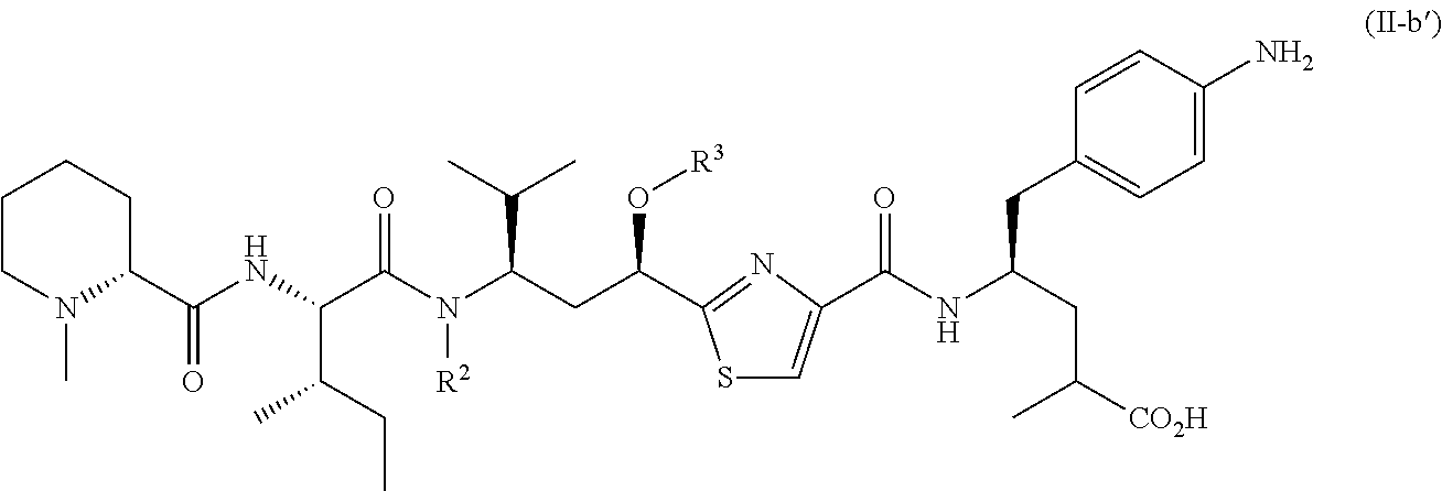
C1CN(C)C(C(NC(C(N(C(CC(O[R3])C2=NC(C(NC(CC(C)[CO2H])CC3=CC=C(N)C=C3)=O)=CS2)C(C)C)[R2])=O)C(CC)C)=O)CC1
